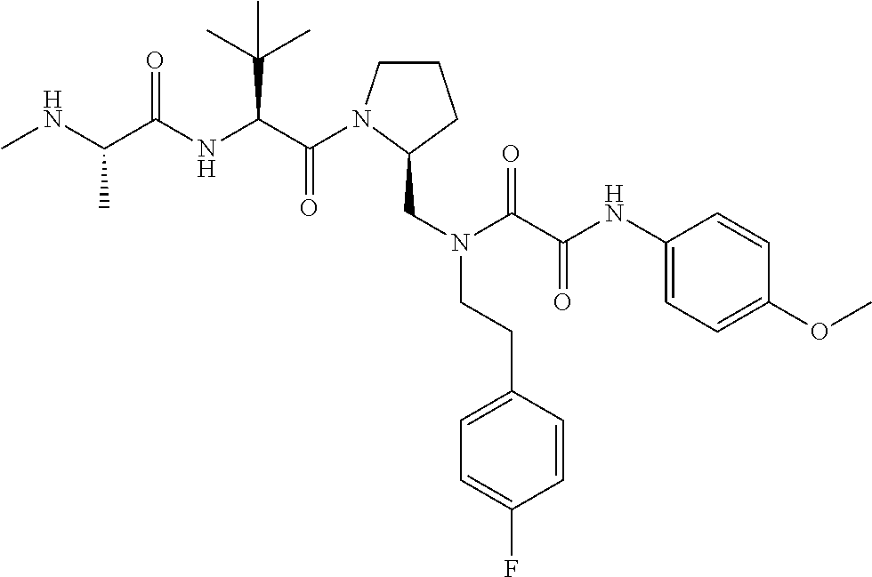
CNC(C(NC(C(=O)N1CCCC1CN(CCC1=CC=C(F)C=C1)C(C(NC1=CC=C(OC)C=C1)=O)=O)C(C)(C)C)=O)C
